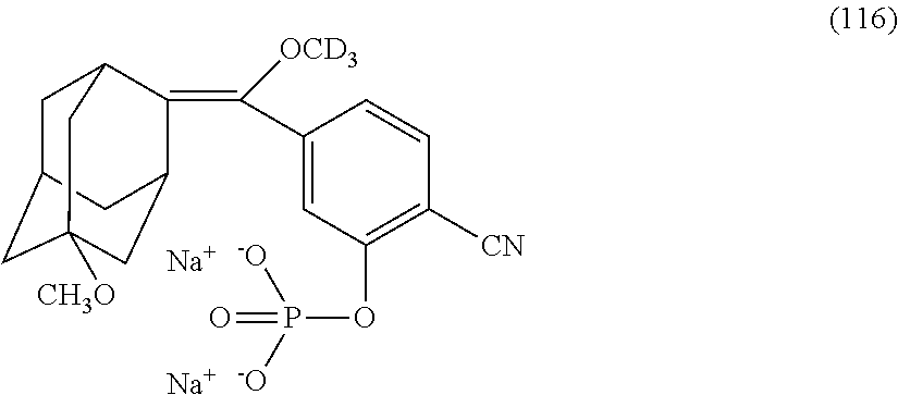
[Na].[Na].O(P(=O)([-O])[-O])C1=C([CN])C=CC(C([OCD3])=C2C3CC4([CH3O])CC(CC2C4)C3)=C1
